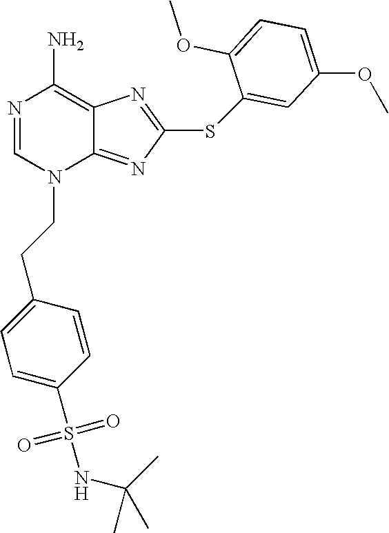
N1=CN(CCC2=CC=C(S(NC(C)(C)C)(=O)=O)C=C2)C2=NC(SC3=CC(OC)=CC=C3OC)=NC2=C1N
